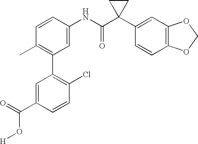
C1(NC(C2(C3=CC4=C(C=C3)OCO4)CC2)=O)=CC(C2=C(Cl)C=CC(C(=O)O[H])=C2)=C(C)C=C1
